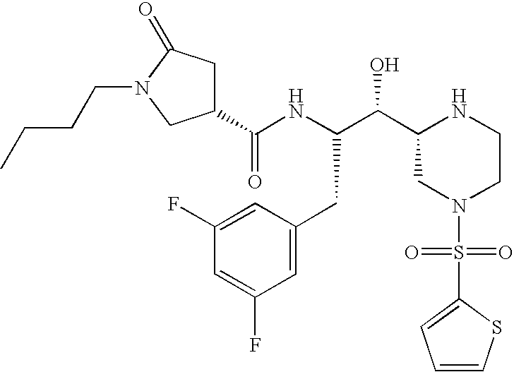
C1(C(NC(C(C2CN(S(=O)(=O)C3=CC=CS3)CCN2)O)CC2=CC(F)=CC(F)=C2)=O)CC(=O)N(CCCC)C1
